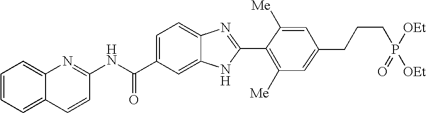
C12=CC=CC=C1C=CC(NC(C1=CC=C3C(=C1)NC(C1=C([Me])C=C(CCCP([OEt])(=O)[OEt])C=C1[Me])=N3)=O)=N2
